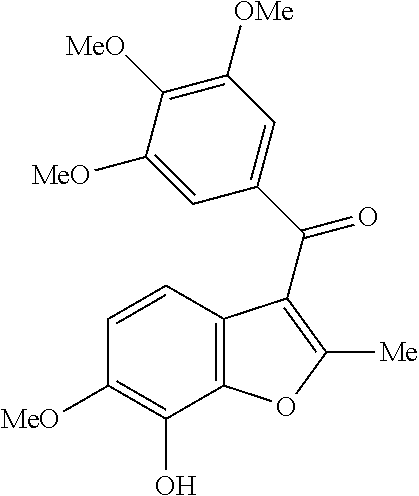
C12=C(C(O)=C([MeO])C=C1)OC([Me])=C2C(C1=CC([OMe])=C([MeO])C([MeO])=C1)=O
